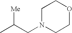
CC(CN1CCOCC1)[Me]
